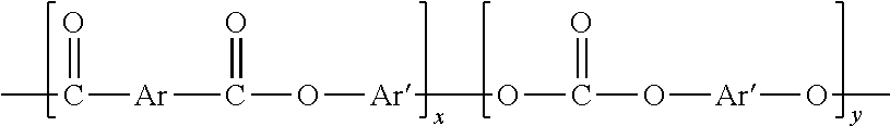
CC(=O)[Ar]C(=O)O[Ar]OC(=O)O[Ar]OC
